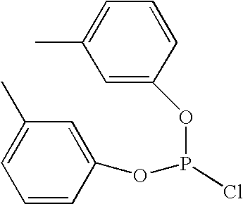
C1=C(OP(OC2=CC(C)=CC=C2)Cl)C=CC=C1C
